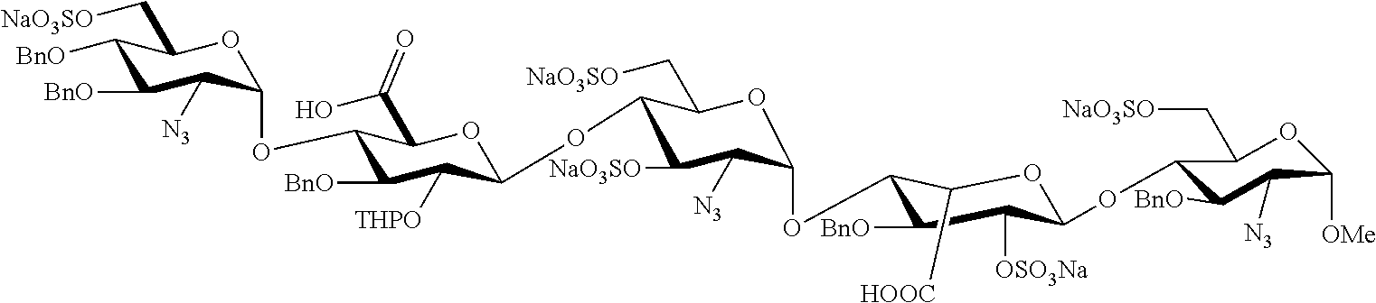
C1([BnO])C([BnO])C([N3])C(OC2C([BnO])C([THPO])C(OC3C([NaO3SO])C([N3])C(OC4C([BnO])C([OSO3Na])C(OC5C([BnO])C([N3])C([OMe])OC5C[NaO3SO])OC4[HOOC])OC3C[NaO3SO])OC2C(O)=O)OC1C[NaO3SO]
